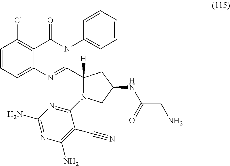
C1=CC=C2C(=C1Cl)C(=O)N(C1=CC=CC=C1)C(C1([H])N(C3=NC(N)=NC(N)=C3C#N)CC(NC(=O)CN)C1)=N2
